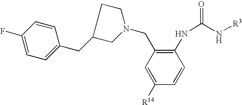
C1([R14])=CC(CN2CCC(CC3=CC=C(F)C=C3)C2)=C(NC(N[R3])=O)C=C1
